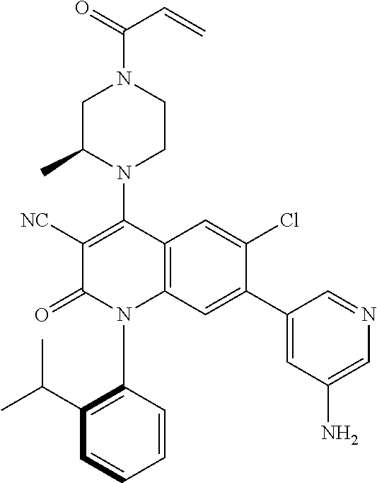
C1C(C)N(C2=C([NC])C(=O)N(C3=C(C(C)C)C=CC=C3)C3=C2C=C(Cl)C(C2=CC(N)=CN=C2)=C3)CCN1C(=O)C=C
